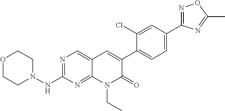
N1=C(C2=CC=C(C3=CC4=CN=C(NN5CCOCC5)N=C4N(CC)C3=O)C(Cl)=C2)N=C(C)O1
